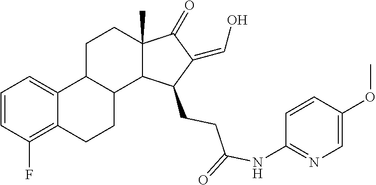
C1=CC(F)=C2C(=C1)C1C(CC2)C2C(C)(CC1)C(=O)C(=CO)C2CCC(NC1=NC=C(OC)C=C1)=O
